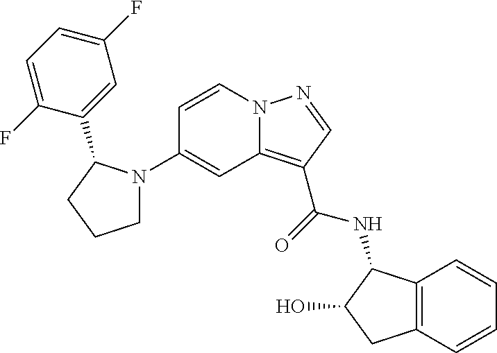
C1=CN2C(=C(C(=O)NC3C4=C(C=CC=C4)CC3O)C=N2)C=C1N1CCCC1C1=CC(F)=CC=C1F
